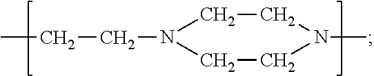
CCCN1CCN(C)CC1
